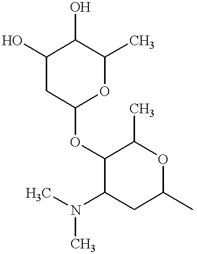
C1(O)CC(OC2C(C)OC(C)CC2N(C)C)OC(C)C1O
